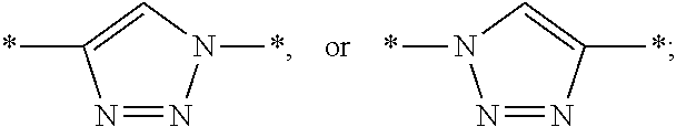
N1=NN(*)C=C1*.N1=NC(*)=CN1*
